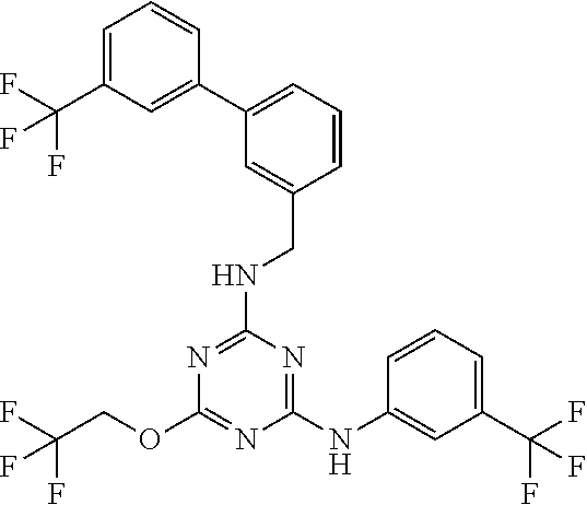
C1(NC2=CC(C(F)(F)F)=CC=C2)=NC(NCC2=CC(C3=CC(C(F)(F)F)=CC=C3)=CC=C2)=NC(OCC(F)(F)F)=N1
